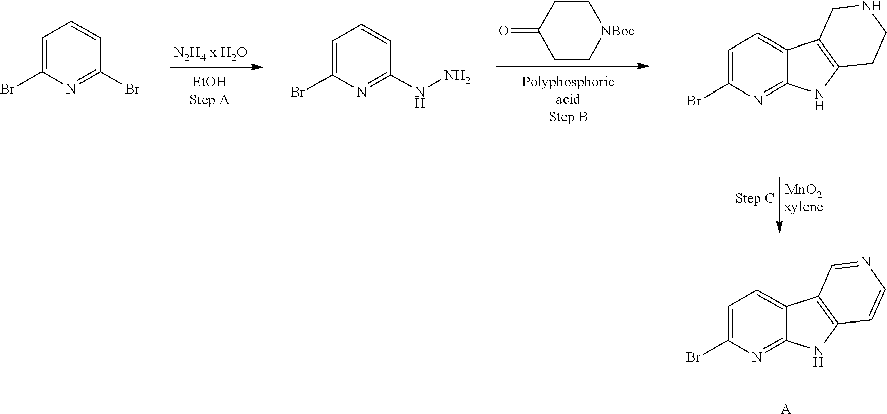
C1=C(Br)N=C(Br)C=C1.[EtOHStep A].C1=C(Br)N=C(NN)C=C1.C1CC(=O)CC[NBoc]1.C1=C(Br)N=C2C(=C1)C1=C(N2)CCNC1.C1=C(Br)N=C2C(=C1)C1=C(N2)C=CN=C1.[A]
